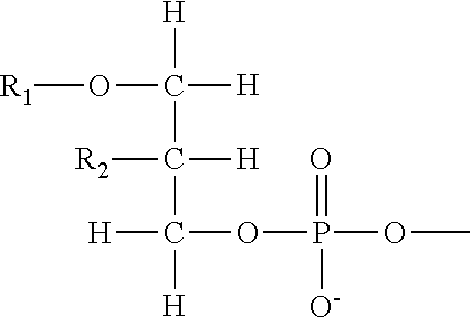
O(C([H])([H])C([R2])([H])C([H])(OP(OC)(=O)[O-])[H])[R1]
